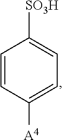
C1=CC([A4])=CC=C1[SO3H]
